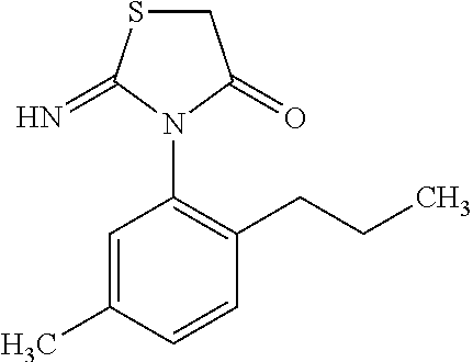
C1=C(C)C=CC(CCC)=C1N1C(=O)CSC1=N
